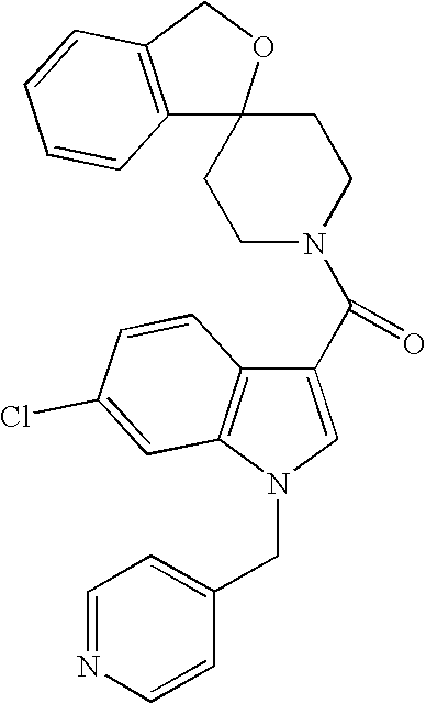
C12=C(COC13CCN(C(=O)C1=CN(CC4=CC=NC=C4)C4=C1C=CC(Cl)=C4)CC3)C=CC=C2
